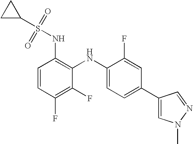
C1C(S(=O)(=O)NC2=C(NC3=CC=C(C4=CN(C)N=C4)C=C3F)C(F)=C(F)C=C2)C1
